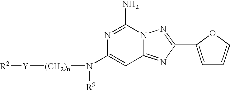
N1=C(N)N2C(=NC(C3=CC=CO3)=N2)C=C1N([(CH2)n][Y][R2])[R9]
